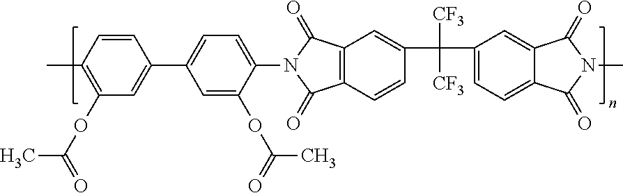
C1(C)=C(OC(C)=O)C=C(C2=CC=C(N3C(=O)C4=C(C3=O)C=C(C([CF3])([CF3])C3=CC=C5C(=C3)C(=O)N(C)C5=O)C=C4)C(OC(C)=O)=C2)C=C1
